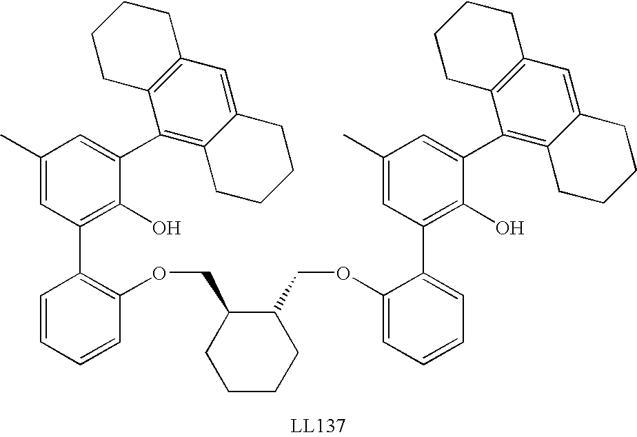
C1(OCC2C(COC3=C(C4=C(O)C(C5=C6C(=CC7=C5CCCC7)CCCC6)=CC(C)=C4)C=CC=C3)CCCC2)=CC=CC=C1C1=C(O)C(C2=C3C(=CC4=C2CCCC4)CCCC3)=CC(C)=C1
